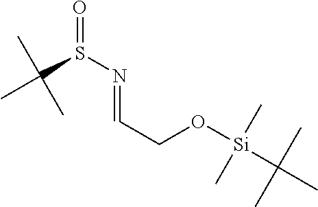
N(=CCO[Si](C(C)(C)C)(C)C)S(C(C)(C)C)=O
